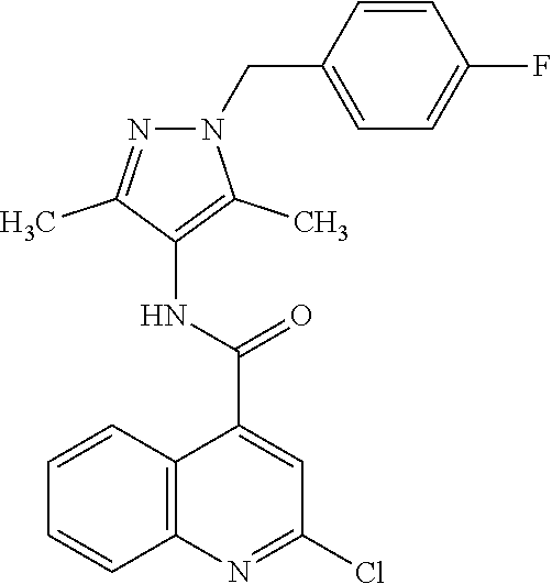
N1=C(C)C(NC(C2=CC(Cl)=NC3=C2C=CC=C3)=O)=C(C)N1CC1=CC=C(F)C=C1
